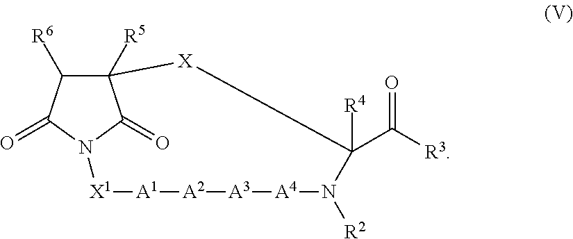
C12([R5])C([R6])C(=O)N(C1=O)[X1][A1][A2][A3][A4]N([R2])C(C([R3])=O)([R4])[X]2
